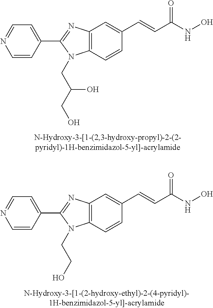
N1(CC(CO)O)C2=C(N=C1C1=CC=NC=C1)C=C(C=CC(NO)=O)C=C2.N1(CCO)C2=C(N=C1C1=CC=NC=C1)C=C(C=CC(NO)=O)C=C2
